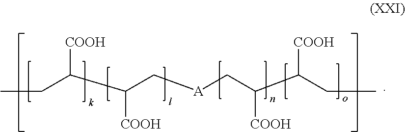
[COOH]C(CC)C([COOH])C[A]CC([COOH])C([COOH])CC
